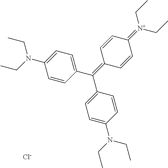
C1=CC(C(=C2C=CC(=[N+](CC)CC)C=C2)C2=CC=C(N(CC)CC)C=C2)=CC=C1N(CC)CC.[Cl-]
